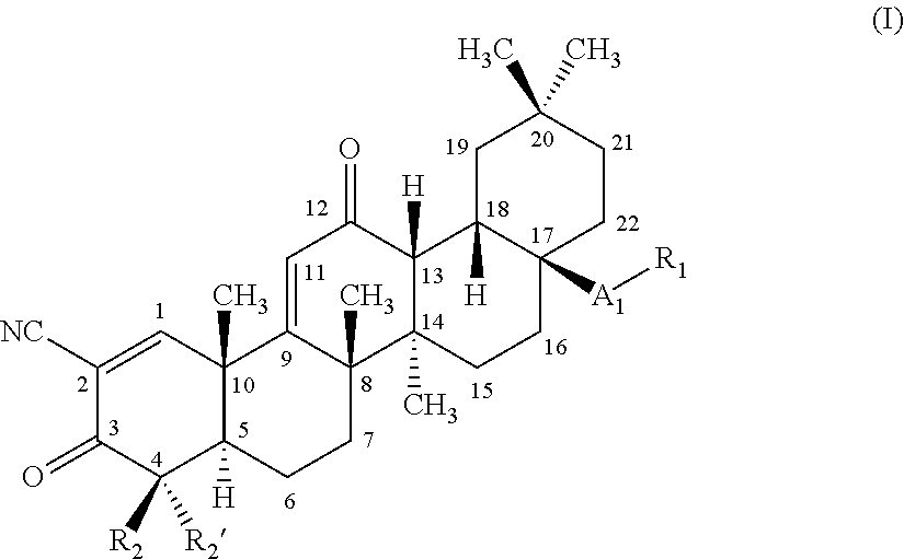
C1(=O)C([R2])([R2])C2([H])C(C)(C=C1[NC])C1=CC(=O)C3([H])C4([H])CC(C)(C)CCC4([A1][R1])CCC3(C)C1(C)CC2
